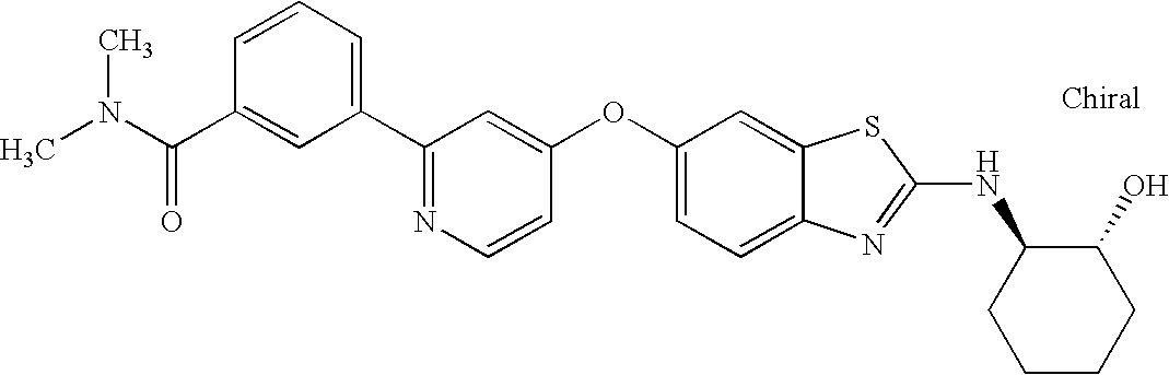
N1=C(C2=CC=CC(C(=O)N(C)C)=C2)C=C(OC2=CC=C3C(=C2)SC(NC2CCCCC2O)=N3)C=C1
